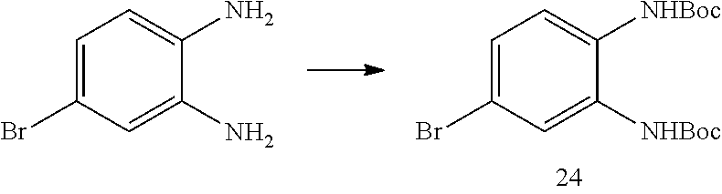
C1=C(Br)C=C([NHBoc])C([NHBoc])=C1.C1=C(Br)C=C(N)C(N)=C1
